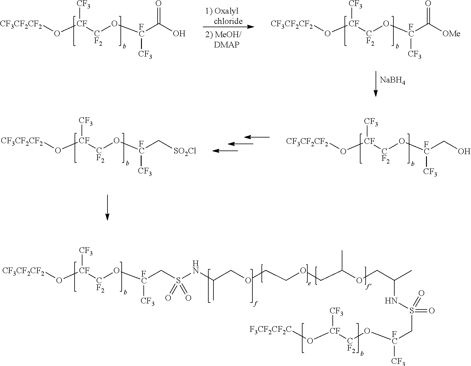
[CF3CF2CF2]O[CF]([CF2]O[FC](CS(NC(COCCOCC(OCC(C)NS(C[FC](O[CF2][CF](O[F3CF2CF2C])[CF3])[CF3])(=O)=O)C)C)(=O)=O)[CF3])[CF3].[CF3CF2CF2]O[CF]([CF2]O[FC](C(O)=O)[CF3])[CF3].[CF3CF2CF2]O[CF]([CF2]O[FC](C([OMe])=O)[CF3])[CF3].[NaBH4].[CF3CF2CF2]O[CF]([CF2]O[FC](CO)[CF3])[CF3].[CF3CF2CF2]O[CF]([CF2]O[FC](C[SO2Cl])[CF3])[CF3]
